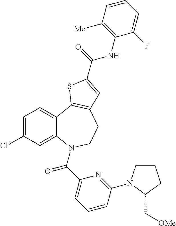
C1=C(Cl)C=C2C(=C1)C1=C(CCN2C(C2=CC=CC(N3CCCC3C[OMe])=N2)=O)C=C(C(=O)NC2=C([Me])C=CC=C2F)S1
